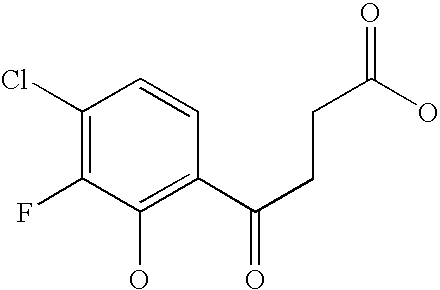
C1(Cl)=C(F)C(O)=C(C(CCC(=O)O)=O)C=C1
